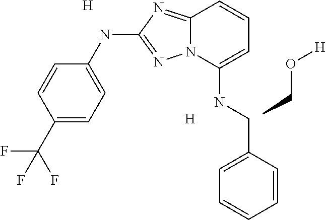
C1=CC(C(F)(F)F)=CC=C1NC1=NN2C(=N1)C=CC=C2NCC1=CC=CC=C1.[H].[H].CCO[H]
